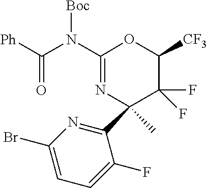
C1(Br)=CC=C(F)C(C2(C)N=C(N(C([Ph])=O)[Boc])OC([CF3])C2(F)F)=N1
